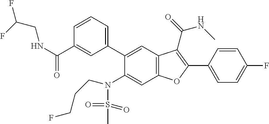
C1=CC(C2=C(C(=O)NC)C3=C(C=C(N(S(=O)(=O)C)CCCF)C(C4=CC=CC(C(NCC(F)F)=O)=C4)=C3)O2)=CC=C1F
